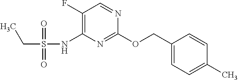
C1(F)=C(NS(CC)(=O)=O)N=C(OCC2=CC=C(C)C=C2)N=C1
